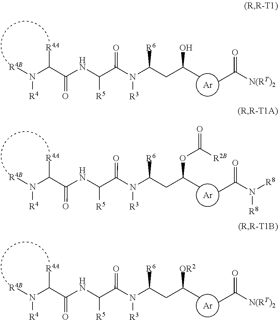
[Ar].CC([N(RT)2])=O.[R4A]C(N([R4])[R4B])C(NC(C(N(C(CC(C)O)[R6])[R3])=O)[R5])=O.[Ar].CC(N([R8])[R8])=O.[R4A]C(N([R4])[R4B])C(NC(C(N(C(CC(C)OC([R2B])=O)[R6])[R3])=O)[R5])=O.[Ar].CC([N(RT)2])=O.[R4A]C(N([R4])[R4B])C(NC(C(N(C(CC(C)[OR2])[R6])[R3])=O)[R5])=O
